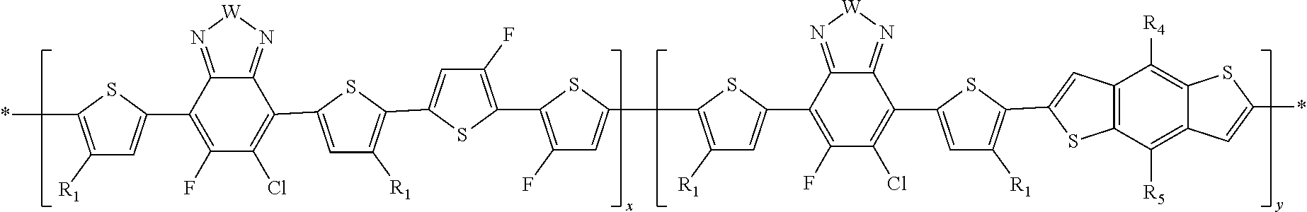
C1([R1])=C(*)SC(C2=C(F)C(Cl)=C(C3=CC([R1])=C(C4=CC(F)=C(C5=C(F)C=C(C6=C([R1])C=C(C7=C(F)C(Cl)=C(C8=CC([R1])=C(C9=CC%10=C(S9)C([R5])=C9C(=C%10[R4])SC(*)=C9)S8)C8=N[W]N=C78)S6)S5)S4)S3)C3=N[W]N=C23)=C1
